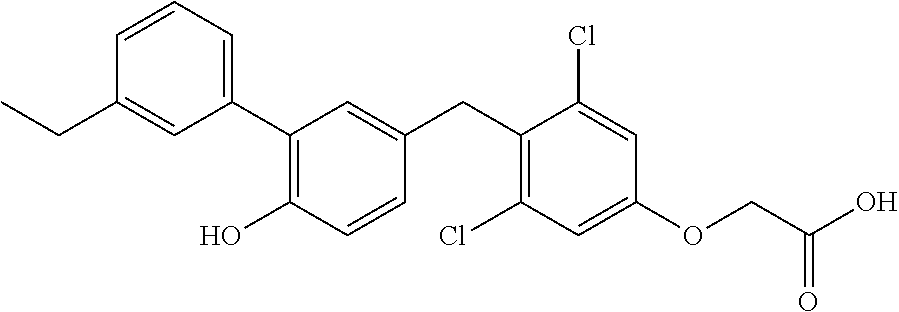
C1=CC=C(C2=C(O)C=CC(CC3=C(Cl)C=C(OCC(=O)O)C=C3Cl)=C2)C=C1CC
